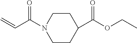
C1CC(C(=O)OCC)CCN1C(=O)C=C
